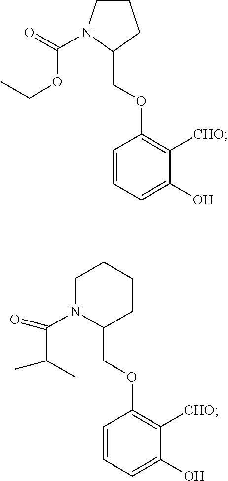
C1CCC(COC2=C([CHO])C(O)=CC=C2)N1C(OCC)=O.C1N(C(C(C)C)=O)C(COC2=C([CHO])C(O)=CC=C2)CCC1
